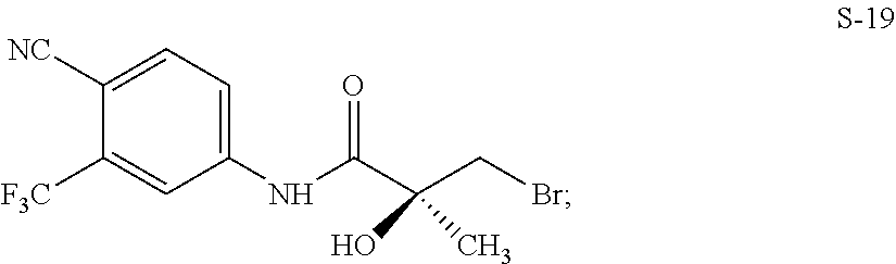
O=C(C(CBr)(O)C)NC1=CC=C([NC])C([F3C])=C1
